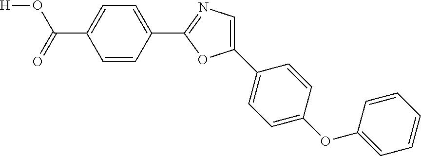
[H]OC(=O)C1=CC=C(C2=NC=C(C3=CC=C(OC4=CC=CC=C4)C=C3)O2)C=C1
